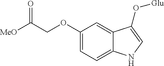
O(C1=CC=C2C(=C1)C(O[Glu])=CN2)CC([MeO])=O
